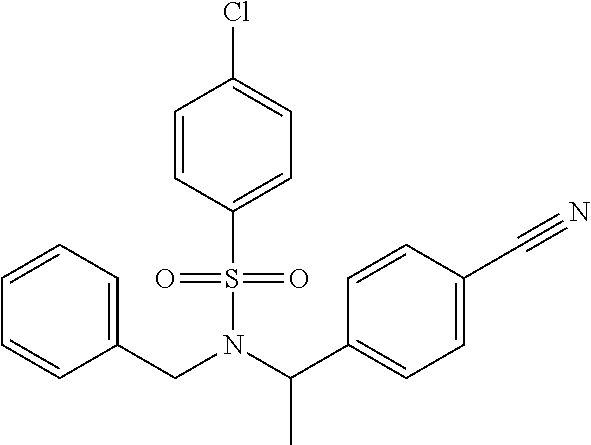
C1=CC=C(CN(C(C2=CC=C(C#N)C=C2)C)S(=O)(=O)C2=CC=C(Cl)C=C2)C=C1
